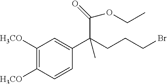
C1([H3CO])=C([H3CO])C=CC(C(CCCBr)(C(OCC)=O)C)=C1
